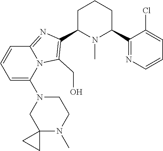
C1C(C2=C(CO)N3C(=N2)C=CC=C3N2CC3(N(C)CC2)CC3)N(C)C(C2=NC=CC=C2Cl)CC1
